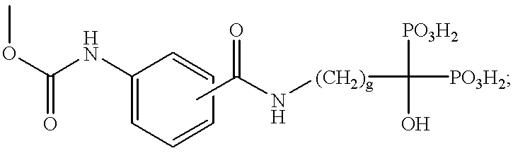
COC(=O)NC1=CC=CC=C1.CC(N[(CH2)g]C([PO3H2])(O)[PO3H2])=O
